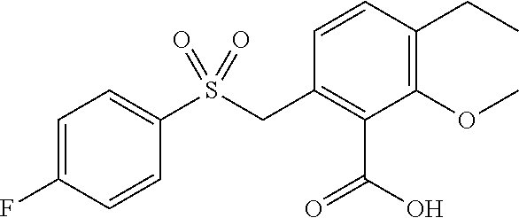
C1=C(F)C=CC(S(CC2=C(C(=O)O)C(OC)=C(CC)C=C2)(=O)=O)=C1
